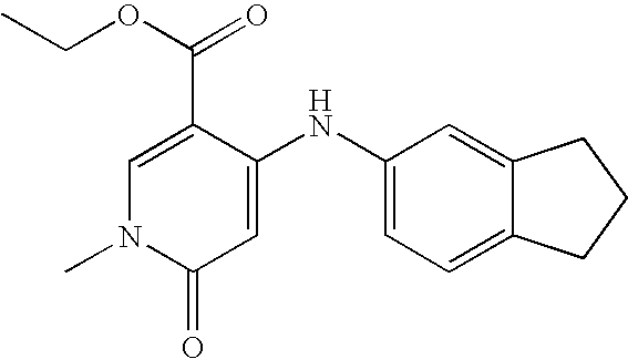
C1=C(C(OCC)=O)C(NC2=CC=C3C(=C2)CCC3)=CC(=O)N1C
